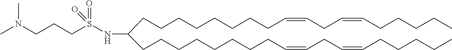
CCCCCC=CCC=CCCCCCCCCC(CCCCCCCCC=CCC=CCCCCC)NS(CCCN(C)C)(=O)=O
